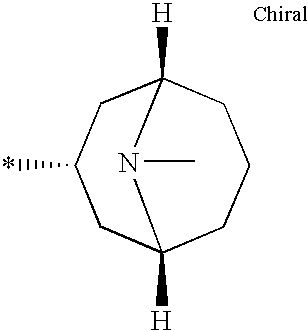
C1C2([H])CCCC([H])(CC1*)N2C
